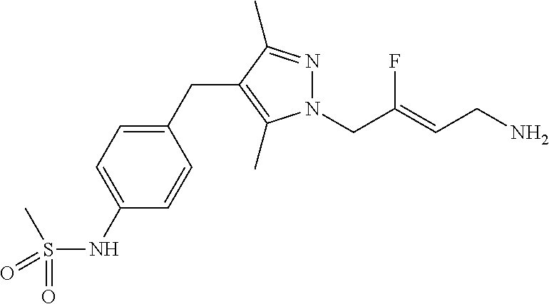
N1(CC(=CCN)F)N=C(C)C(CC2=CC=C(NS(C)(=O)=O)C=C2)=C1C
